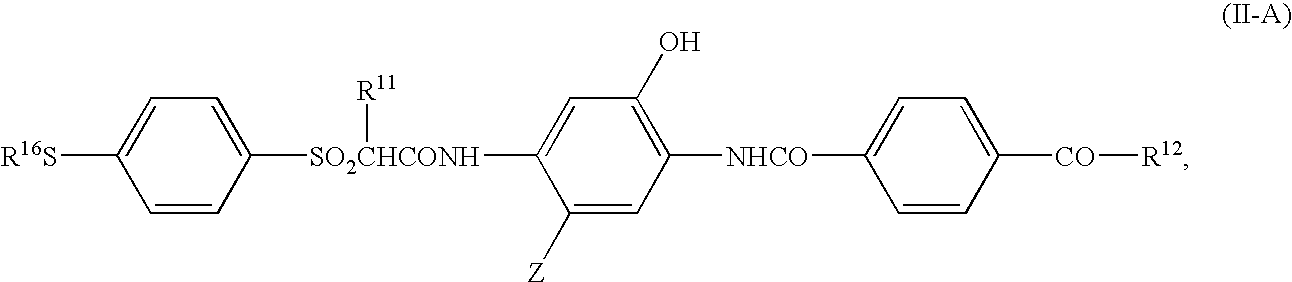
C1=CC([R16S])=CC=C1[SO2CHCONH]([R11])C1=CC(O)=C([NHCO]C2=CC=C([CO][R12])C=C2)C=C1[Z]
